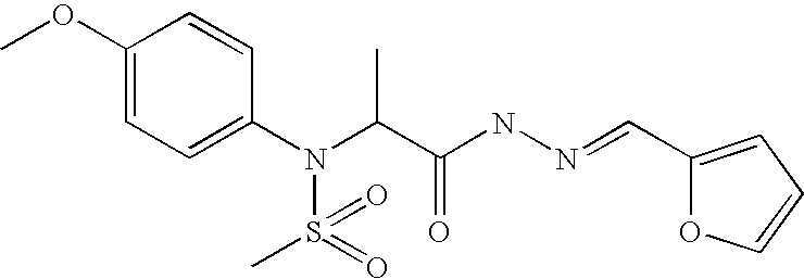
C1(OC)=CC=C(N(C(C(NN=CC2=CC=CO2)=O)C)S(=O)(C)=O)C=C1
